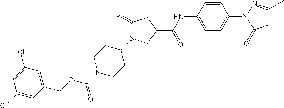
C(C1CN(C2CCN(C(=O)OCC3=CC(Cl)=CC(Cl)=C3)CC2)C(=O)C1)(NC1=CC=C(N2N=C(C)CC2=O)C=C1)=O
